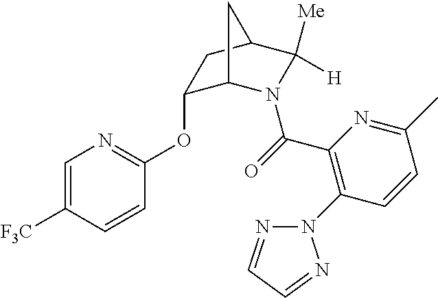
C1(OC2=NC=C([F3C])C=C2)C2N(C(=O)C3=C(N4N=CC=N4)C=CC(C)=N3)C([Me])([H])C(C1)C2
